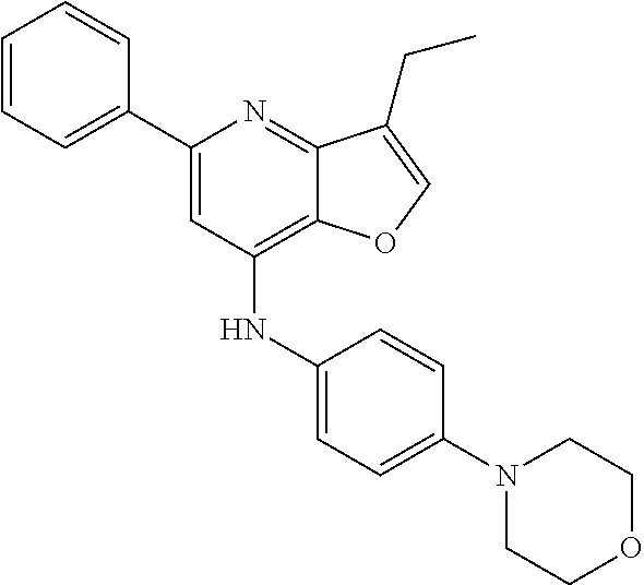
C1=CC=C(C2=CC(NC3=CC=C(N4CCOCC4)C=C3)=C3C(=N2)C(CC)=CO3)C=C1
